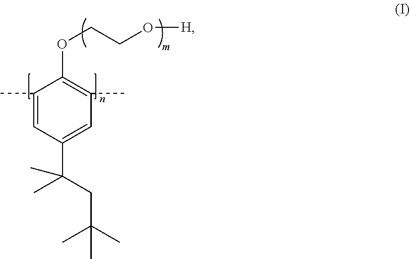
C1(C)=CC(C(CC(C)(C)C)(C)C)=CC(C)=C1OCCO[H]
